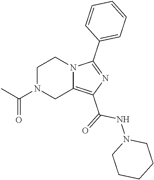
C1N(C(C)=O)CC2=C(C(=O)NN3CCCCC3)N=C(C3=CC=CC=C3)N2C1
